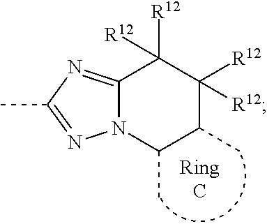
C12=NC(C)=NN1C(C)C(C)C([R12])([R12])C2([R12])[R12]
